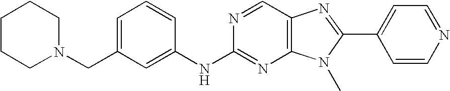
C1=C(CN2CCCCC2)C=C(NC2=NC3=C(C=N2)N=C(C2=CC=NC=C2)N3C)C=C1
